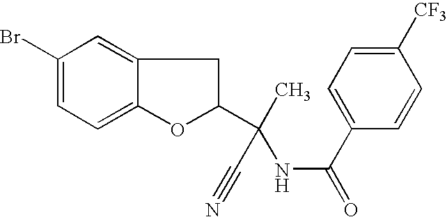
C1(Br)=CC=C2C(=C1)CC(C(C)(NC(=O)C1=CC=C([CF3])C=C1)C#N)O2
